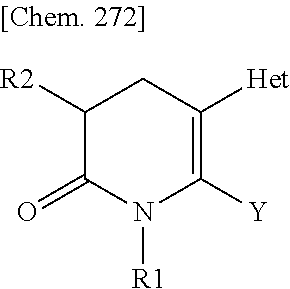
C1([R2])C(=O)N([R1])C([Y])=C([Het])C1
